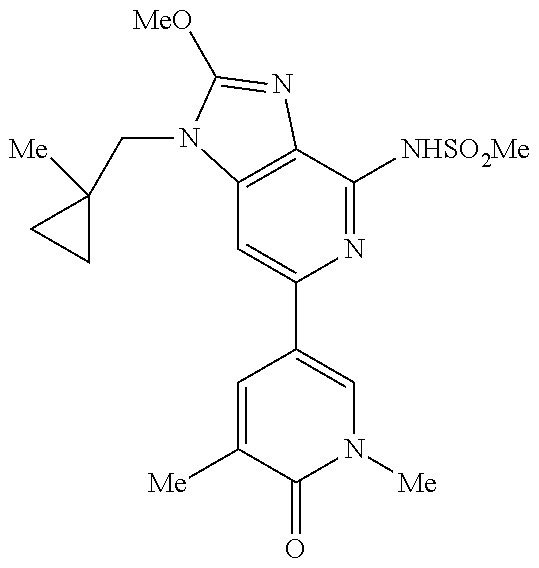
C12=C(C([NHSO2Me])=NC(C3=CN([Me])C(=O)C([Me])=C3)=C1)N=C([MeO])N2CC1([Me])CC1
